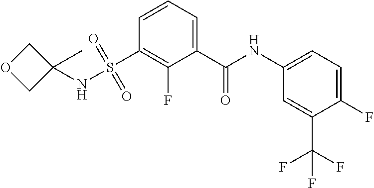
C1=CC=C(C(NC2=CC=C(F)C(C(F)(F)F)=C2)=O)C(F)=C1S(=O)(=O)NC1(C)COC1
